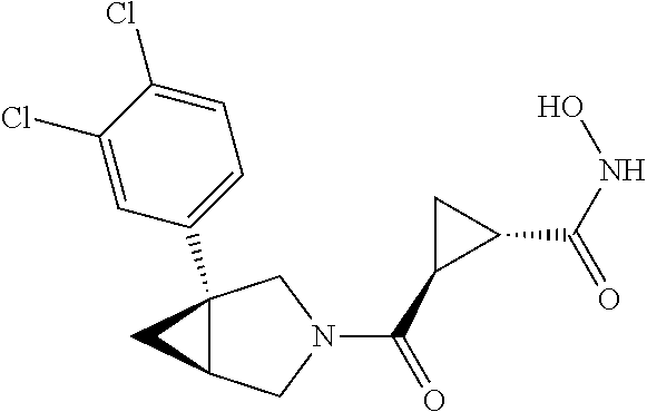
N1(C(C2C(C(NO)=O)C2)=O)CC2(C3=CC=C(Cl)C(Cl)=C3)C(C1)C2
